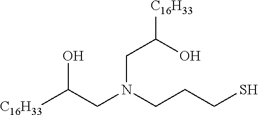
[C16H33]C(CN(CCCS)CC([C16H33])O)O
